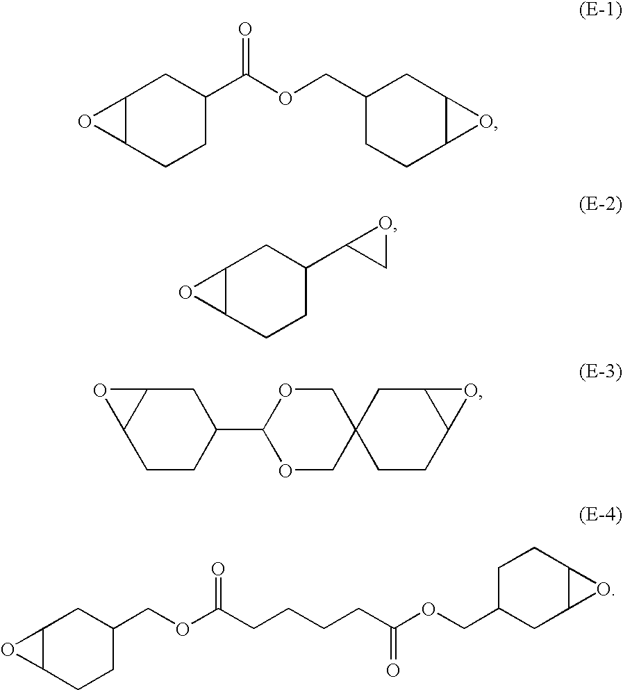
C12C(CCC(C(OCC3CCC4C(C3)O4)=O)C1)O2.C12C(CCC(C3CO3)C1)O2.C1C2C(CCC1C1OCC3(CO1)CCC1C(C3)O1)O2.C12C(CCC(COC(CCCCC(OCC3CC4C(CC3)O4)=O)=O)C1)O2
